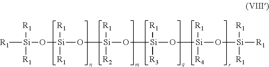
O([Si](O[Si](O[Si](O[Si](O[Si]([R1])([R1])[R1])([R1])[R4])([R1])[R3])([R1])[R2])([R1])[R1])[Si]([R1])([R1])[R1]
